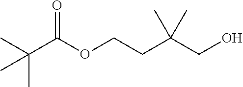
CC(C(OCCC(CO)(C)C)=O)(C)C
